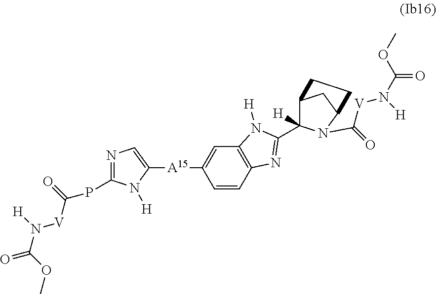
C1=CC2=C(C=C1[A15]C1=CN=C(PC([V]N([H])C(OC)=O)=O)N1[H])N([H])C(C1([H])C3CC(N1C(=O)[V]N([H])C(OC)=O)CC3)=N2
